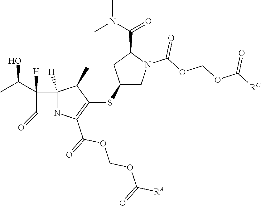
C1(C(C)O)([H])C(=O)N2C1([H])C(C)C(SC1CN(C(OCOC([RC])=O)=O)C(C(N(C)C)=O)C1)=C2C(=O)OCOC([RA])=O
